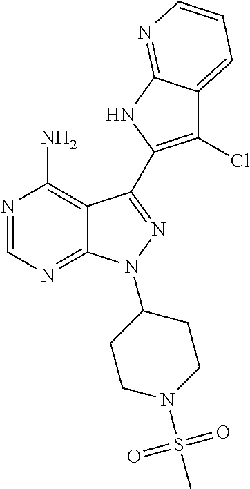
C12=C(N)N=CN=C1N(C1CCN(S(C)(=O)=O)CC1)N=C2C1=C(Cl)C2=CC=CN=C2N1
